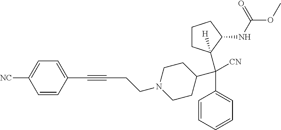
N1(CCC#CC2=CC=C([NC])C=C2)CCC(C(C2=CC=CC=C2)([CN])C2([H])CCCC2NC(OC)=O)CC1
